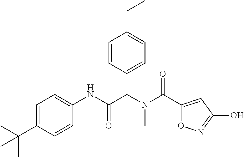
C1=C(C(C)(C)C)C=CC(NC(C(N(C(=O)C2=CC(O)=NO2)C)C2=CC=C(CC)C=C2)=O)=C1
